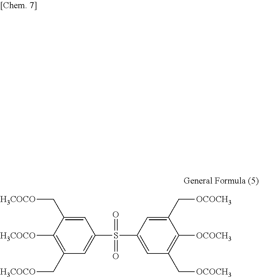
C1=C(C[H3COCO])C([H3COCO])=C(C[H3COCO])C=C1S(C1=CC(C[OCOCH3])=C([OCOCH3])C(C[OCOCH3])=C1)(=O)=O
